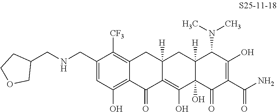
C1(CNCC2CCOC2)=CC(O)=C2C(=C1[CF3])CC1([H])C(=C(O)C3(O)C([H])(C1)C(N(C)C)C(O)=C(C(N)=O)C3=O)C2=O
